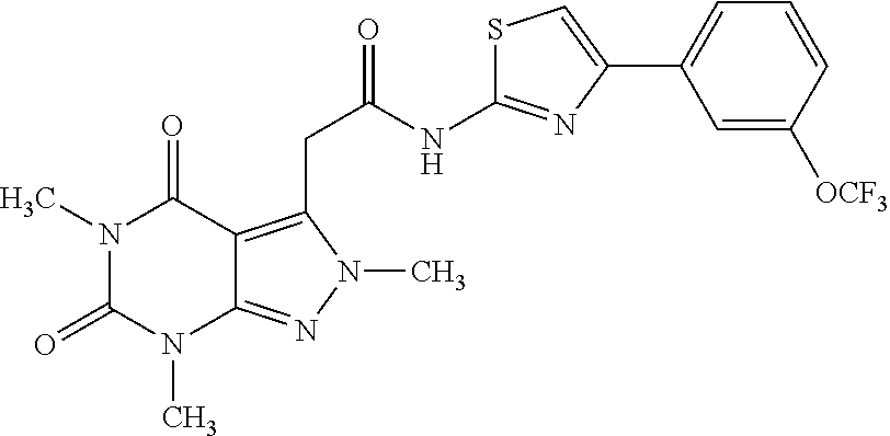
N1(C)C(=O)N(C)C2=NN(C)C(CC(NC3=NC(C4=CC=CC([OCF3])=C4)=CS3)=O)=C2C1=O
